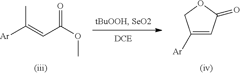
C1([Ar])=CC(=O)OC1.CC([Ar])=CC(=O)OC
